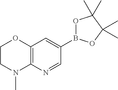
O1B(C2=CC3=C(N=C2)N(C)CCO3)OC(C)(C)C1(C)C
